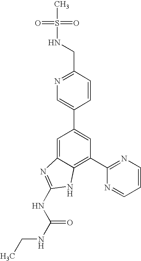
N(CC1=NC=C(C2=CC(C3=NC=CC=N3)=C3C(=C2)N=C(NC(NCC)=O)N3)C=C1)S(=O)(=O)C
